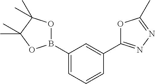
B1(C2=CC=CC(C3=NN=C(C)O3)=C2)OC(C)(C)C(C)(C)O1
